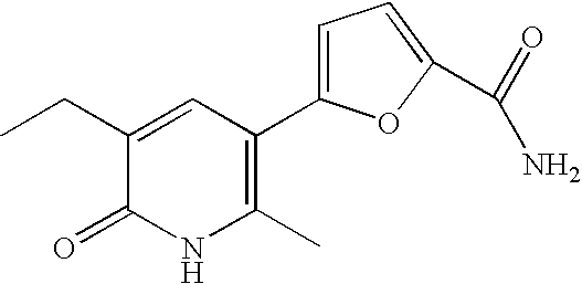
C1(CC)=CC(C2=CC=C(C(=O)N)O2)=C(C)NC1=O
